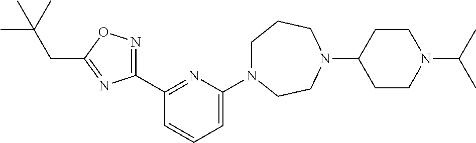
C1(C2=NC(N3CCCN(C4CCN(C(C)C)CC4)CC3)=CC=C2)=NOC(CC(C)(C)C)=N1
